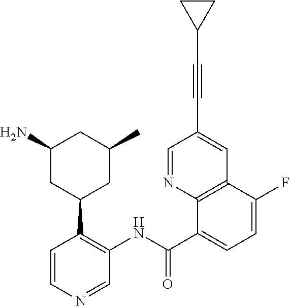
C1(C(NC2=C(C3CC(C)CC(N)C3)C=CN=C2)=O)=CC=C(F)C2=C1N=CC(C#CC1CC1)=C2
